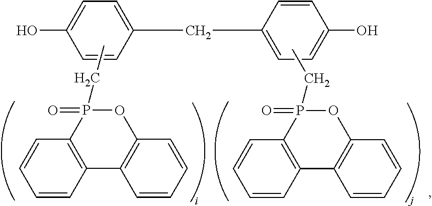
C1(CC2=CC=C(O)C=C2)=CC=C(O)C=C1.C12=C(C3=C(OP1(=O)CC)C=CC=C3)C=CC=C2.C12=C(C3=C(OP1(=O)CC)C=CC=C3)C=CC=C2
